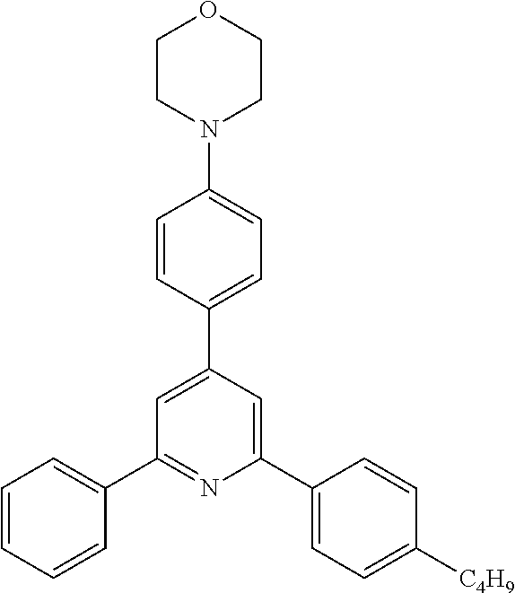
C1=CC=CC(C2=NC(C3=CC=C([C4H9])C=C3)=CC(C3=CC=C(N4CCOCC4)C=C3)=C2)=C1
